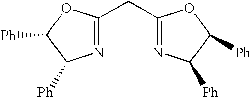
N1=C(CC2=NC([Ph])C([Ph])O2)OC([Ph])C1[Ph]
